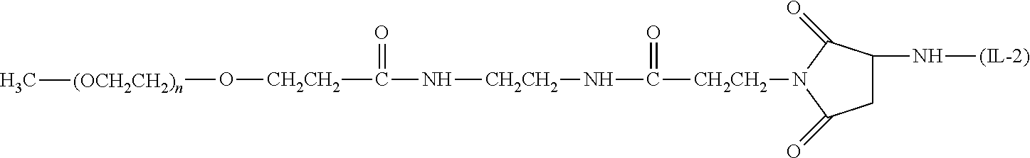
N([CH2CH2]NC(=O)[CH2CH2]N1C(=O)CC(N[(IL-2)])C1=O)C([CH2CH2]O[(OCH2CH2)n]C)=O
